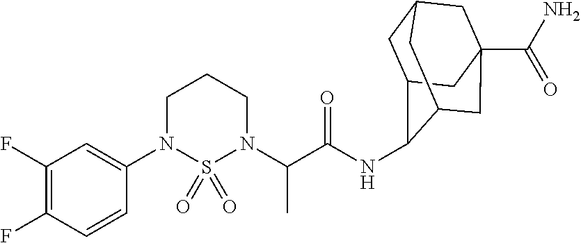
C1(N2CCCN(C(C(=O)NC3C4CC5CC(C(N)=O)(CC3C5)C4)C)S2(=O)=O)=CC(F)=C(F)C=C1
